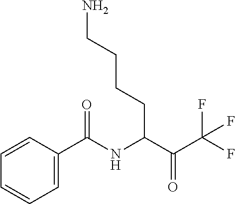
C1=CC(C(NC(C(C(F)(F)F)=O)CCCCN)=O)=CC=C1
